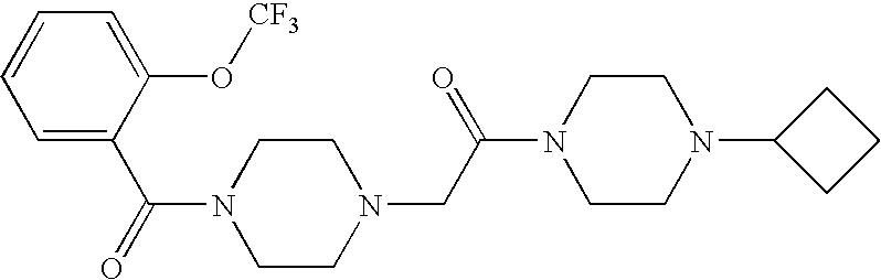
C1=C(C(N2CCN(CC(N3CCN(C4CCC4)CC3)=O)CC2)=O)C(O[CF3])=CC=C1
